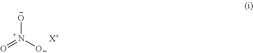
[O-][N+]([O-])=O.[X+]
